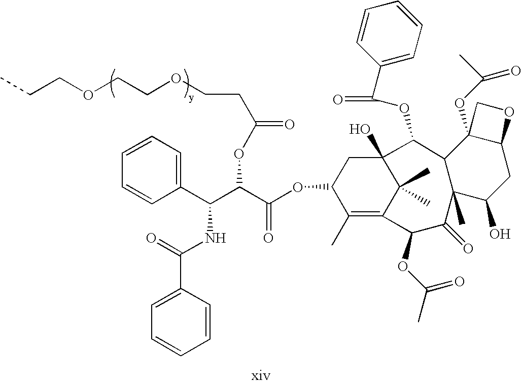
CCCOCCOCCC(=O)OC(C(C1=CC=CC=C1)NC(C1=CC=CC=C1)=O)C(OC1C(C)=C2C(C)(C)C(O)(C1)C(OC(C1=CC=CC=C1)=O)C1C(C)(C(=O)C2OC(C)=O)C(O)CC2C1(OC(C)=O)CO2)=O
